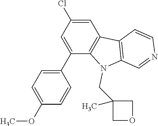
C1=C(Cl)C=C(C2=CC=C(OC)C=C2)C2=C1C1=C(N2CC2(C)COC2)C=NC=C1
